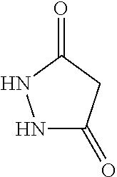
N1C(=O)CC(=O)N1
